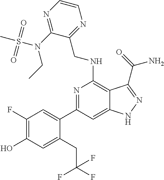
C1(C2=CC(F)=C(O)C=C2CC(F)(F)F)=NC(NCC2=NC=CN=C2N(S(C)(=O)=O)CC)=C2C(=C1)NN=C2C(N)=O
